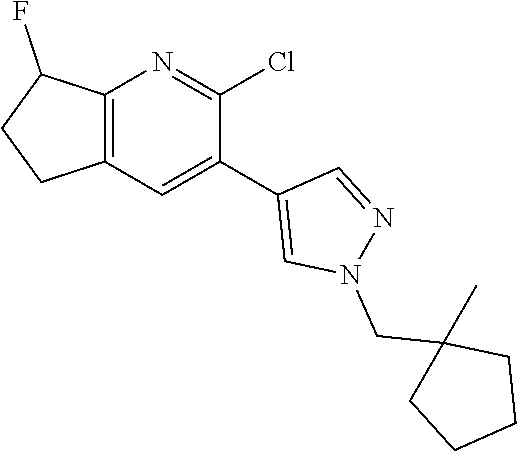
C12=C(C=C(C3=CN(CC4(C)CCCC4)N=C3)C(Cl)=N1)CCC2F
